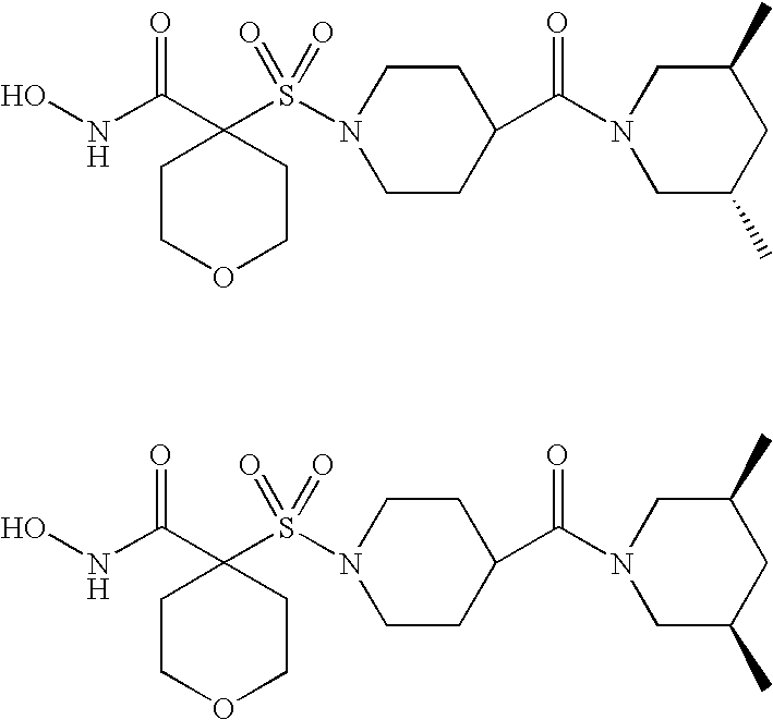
C1N(S(C2(C(NO)=O)CCOCC2)(=O)=O)CCC(C(N2CC(C)CC(C)C2)=O)C1.C1N(S(C2(C(NO)=O)CCOCC2)(=O)=O)CCC(C(N2CC(C)CC(C)C2)=O)C1
